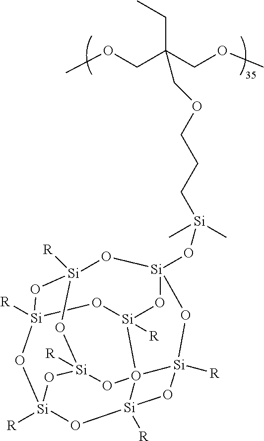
O([Si]12O[Si]3([R])O45[Si]([R])(O1)O[Si]4([R])O[Si]1([R])O[Si]([R])(O3)O[Si]([R])(O[Si]([R])(O5)O1)O2)[Si](C)(C)CCCOCC(COC)(COC)CC
